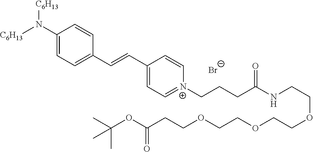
[C6H13]N(C1=CC=C(C=CC2=CC=[N+](CCCC(NCCOCCOCCOCCC(OC(C)(C)C)=O)=O)C=C2)C=C1)[C6H13].[Br-]
